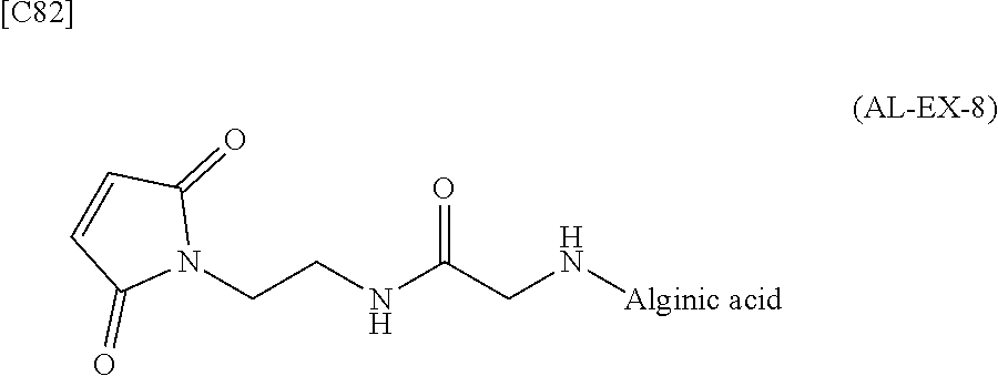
[Alginic acid]NCC(NCCN1C(=O)C=CC1=O)=O.[[C82]]
